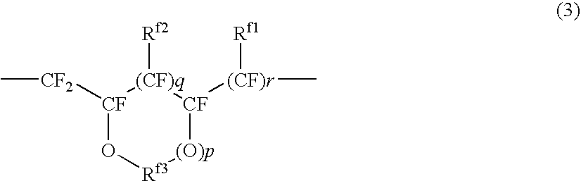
[CF]1([CF2]C)O[Rf3][(O)p][CF]([(CF)r]([Rf1])C)[(CF)q]1[Rf2]
